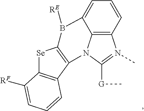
C12=C3C=CC=C1B([RE])C1=C(N2C([G]C)=N3C)C2=C([Se]1)C([RF])=CC=C2
